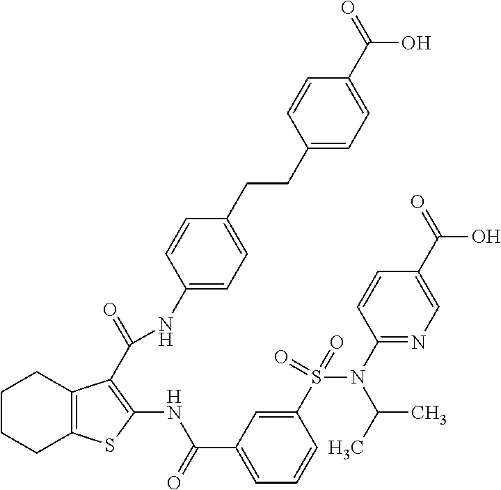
C1CCC2=C(C1)C(C(=O)NC1=CC=C(CCC3=CC=C(C(=O)O)C=C3)C=C1)=C(NC(C1=CC=CC(S(N(C3=NC=C(C(=O)O)C=C3)C(C)C)(=O)=O)=C1)=O)S2
